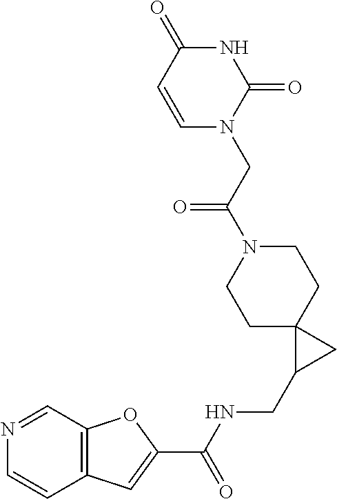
C1C2(CCN(C(CN3C(=O)NC(=O)C=C3)=O)C1)C(CNC(C1=CC3=C(O1)C=NC=C3)=O)C2
